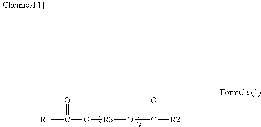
[R1]C(=O)O[R3]OC(=O)[R2]
